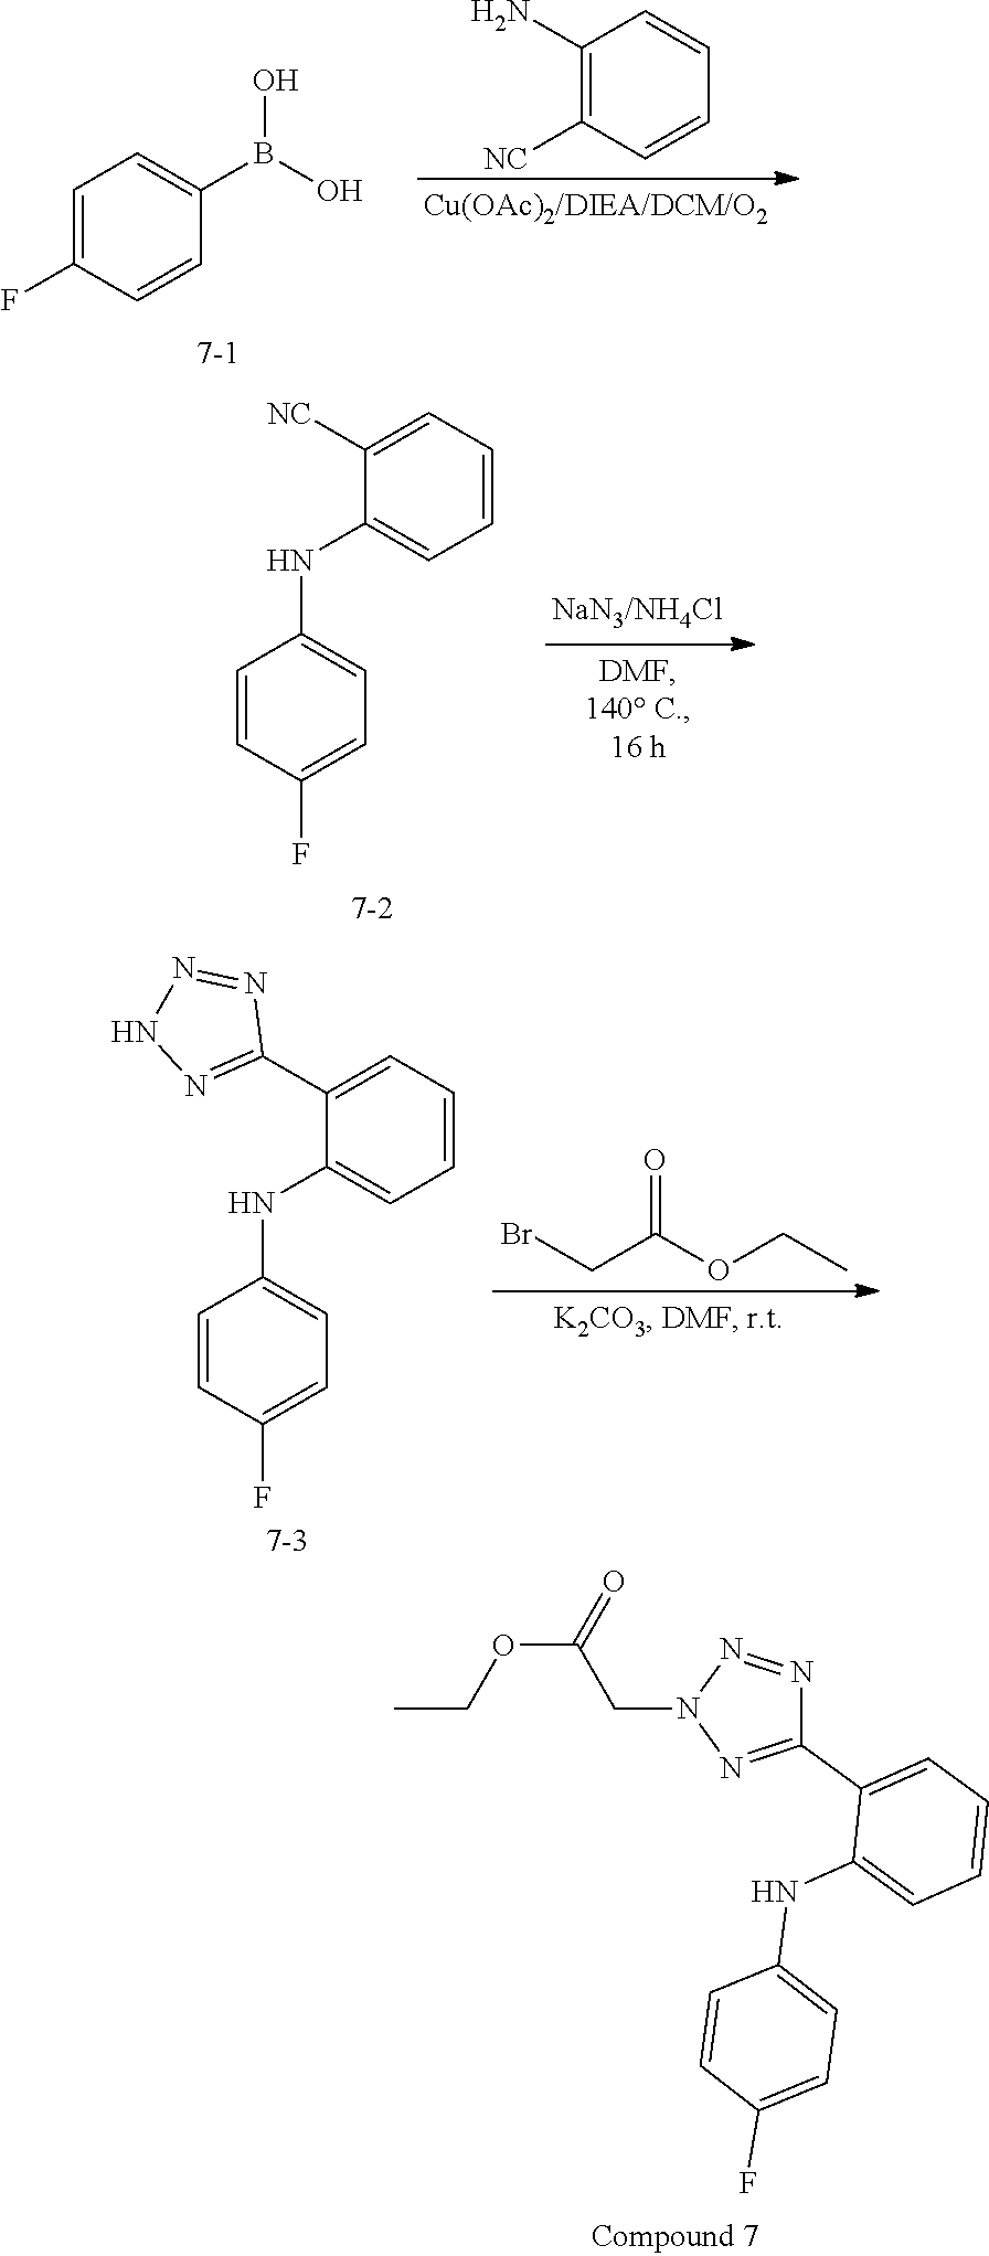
C1=C(F)C=CC(B(O)O)=C1.C1(N)=C([NC])C=CC=C1.C1([NC])=CC=CC=C1NC1=CC=C(F)C=C1.C1(C2=NNN=N2)=CC=CC=C1NC1=CC=C(F)C=C1.C(C(OCC)=O)Br.CCOC(=O)CN1N=C(C2=CC=CC=C2NC2=CC=C(F)C=C2)N=N1
